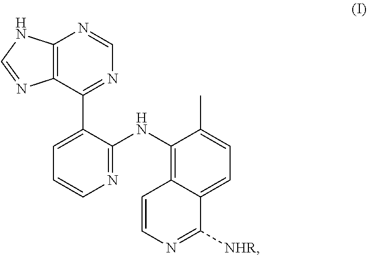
C12=C(C(C3=CC=CN=C3NC3=C4C(=CC=C3C)C([NHR])=NC=C4)=NC=N1)N=CN2
